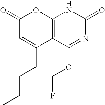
C1(=O)C=C(CCCC)C2=C(O1)NC(=O)N=C2OCF
